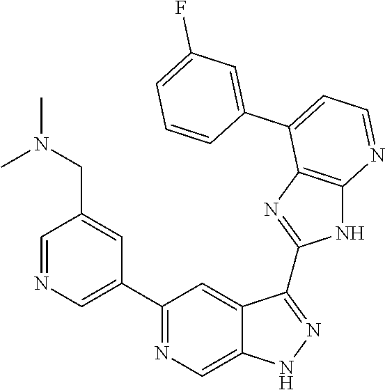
C1=NC=C(C2=NC=C3C(=C2)C(C2=NC4=C(N2)N=CC=C4C2=CC(F)=CC=C2)=NN3)C=C1CN(C)C
